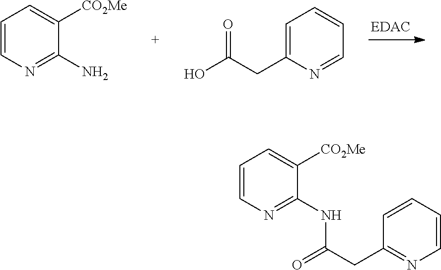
C1=C(CC(O)=O)N=CC=C1.C1=CN=C(N)C([CO2Me])=C1.N1=C(CC(=O)NC2=NC=CC=C2[CO2Me])C=CC=C1
